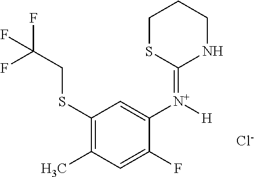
C1(SCC(F)(F)F)=C(C)C=C(F)C([N+](=C2NCCCS2)[H])=C1.[Cl-]
